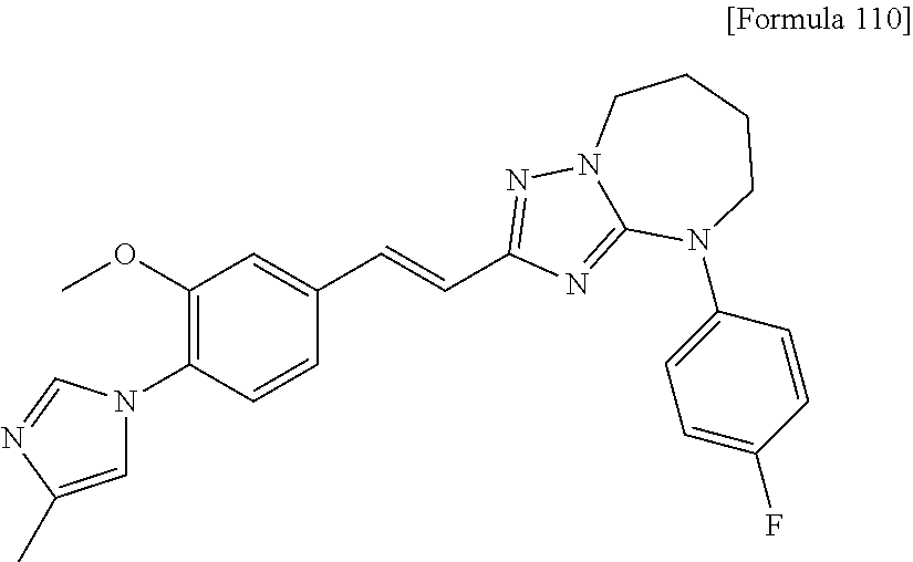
C1=C(C)N=CN1C1=C(OC)C=C(C=CC2=NN3C(=N2)N(C2=CC=C(F)C=C2)CCCC3)C=C1
